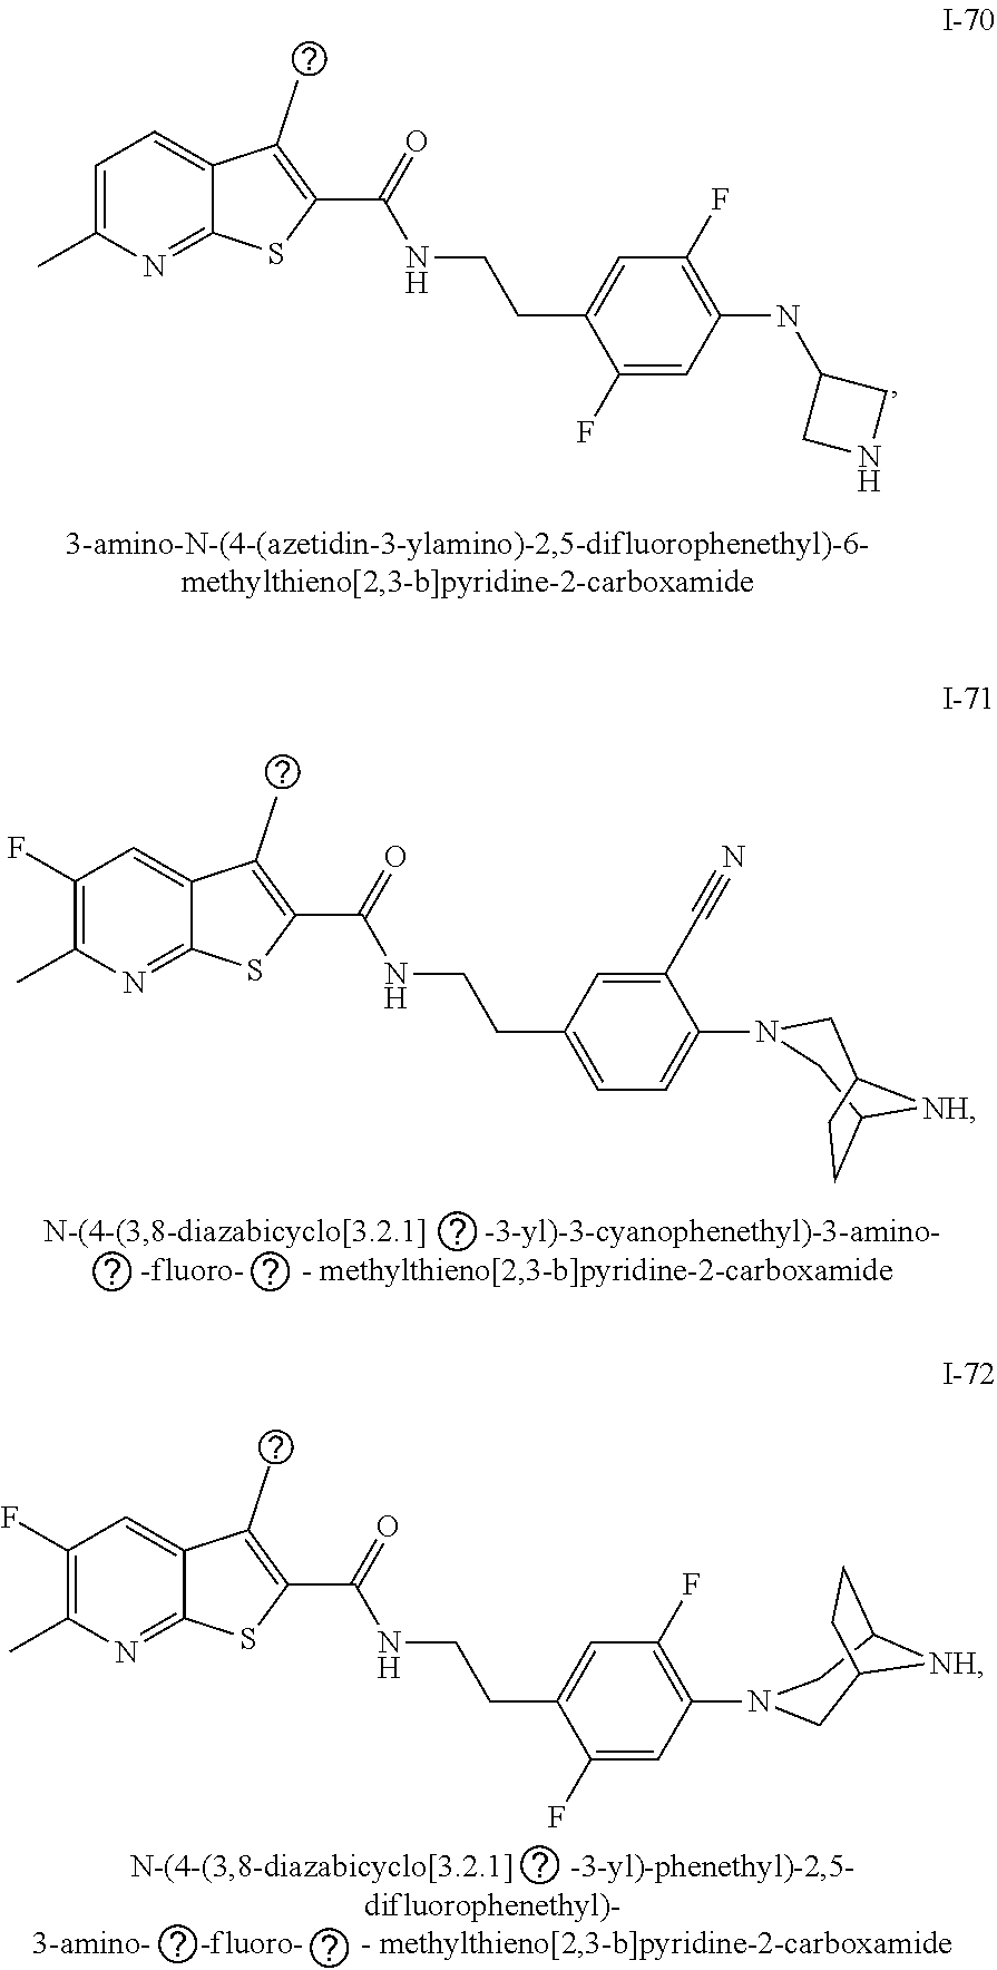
C1=C(C)N=C2C(=C1)C(C)=C(C(=O)NCCC1=CC(F)=C(NC3CNC3)C=C1F)S2.C1(F)=C(C)N=C2C(=C1)C(C)=C(C(=O)NCCC1=CC=C(N3CC4[NH]C(C3)CC4)C(C#N)=C1)S2.C1(F)=C(C)N=C2C(=C1)C(C)=C(C(=O)NCCC1=CC(F)=C(N3CC4[NH]C(C3)CC4)C=C1F)S2
